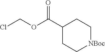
ClCOC(C1CC[NBoc]CC1)=O
